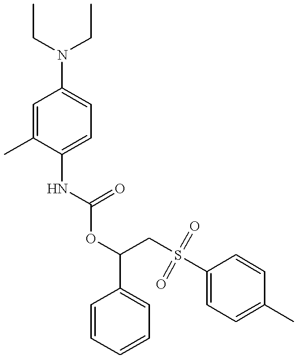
C1=C(C)C(NC(=O)OC(C2=CC=CC=C2)CS(C2=CC=C(C)C=C2)(=O)=O)=CC=C1N(CC)CC
